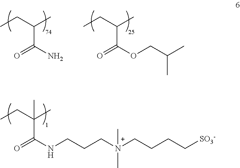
CCC(C)C(N)=O.CCC(C)C(OCC(C)C)=O.CCC(C)(C(NCCC[N+](CCCC[SO3-])(C)C)=O)C
